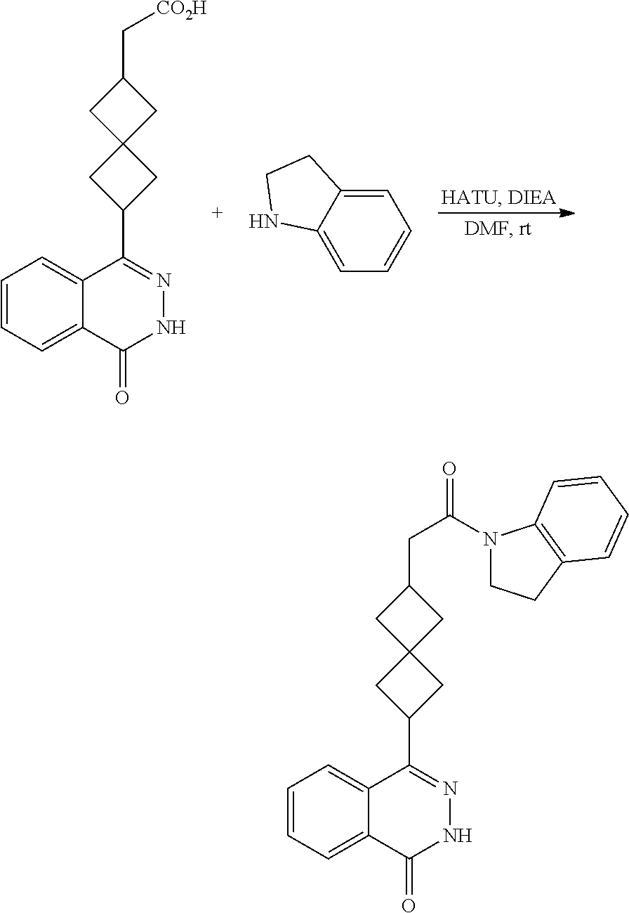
C1=C2C(=CC=C1)NCC2.C12=CC=CC=C1C(C1CC3(C1)CC(C[CO2H])C3)=NNC2=O.C12=CC=CC=C1C(C1CC3(C1)CC(CC(=O)N1CCC4=C1C=CC=C4)C3)=NNC2=O
